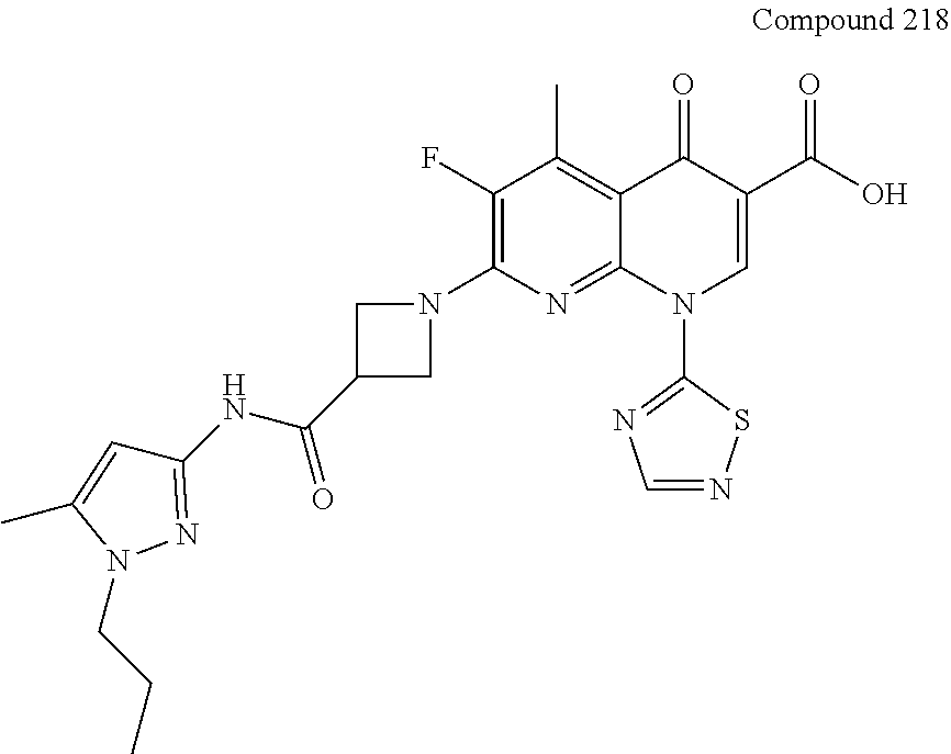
C1(NC(=O)C2CN(C3=C(F)C(C)=C4C(=N3)N(C3=NC=NS3)C=C(C(O)=O)C4=O)C2)=NN(CCC)C(C)=C1
